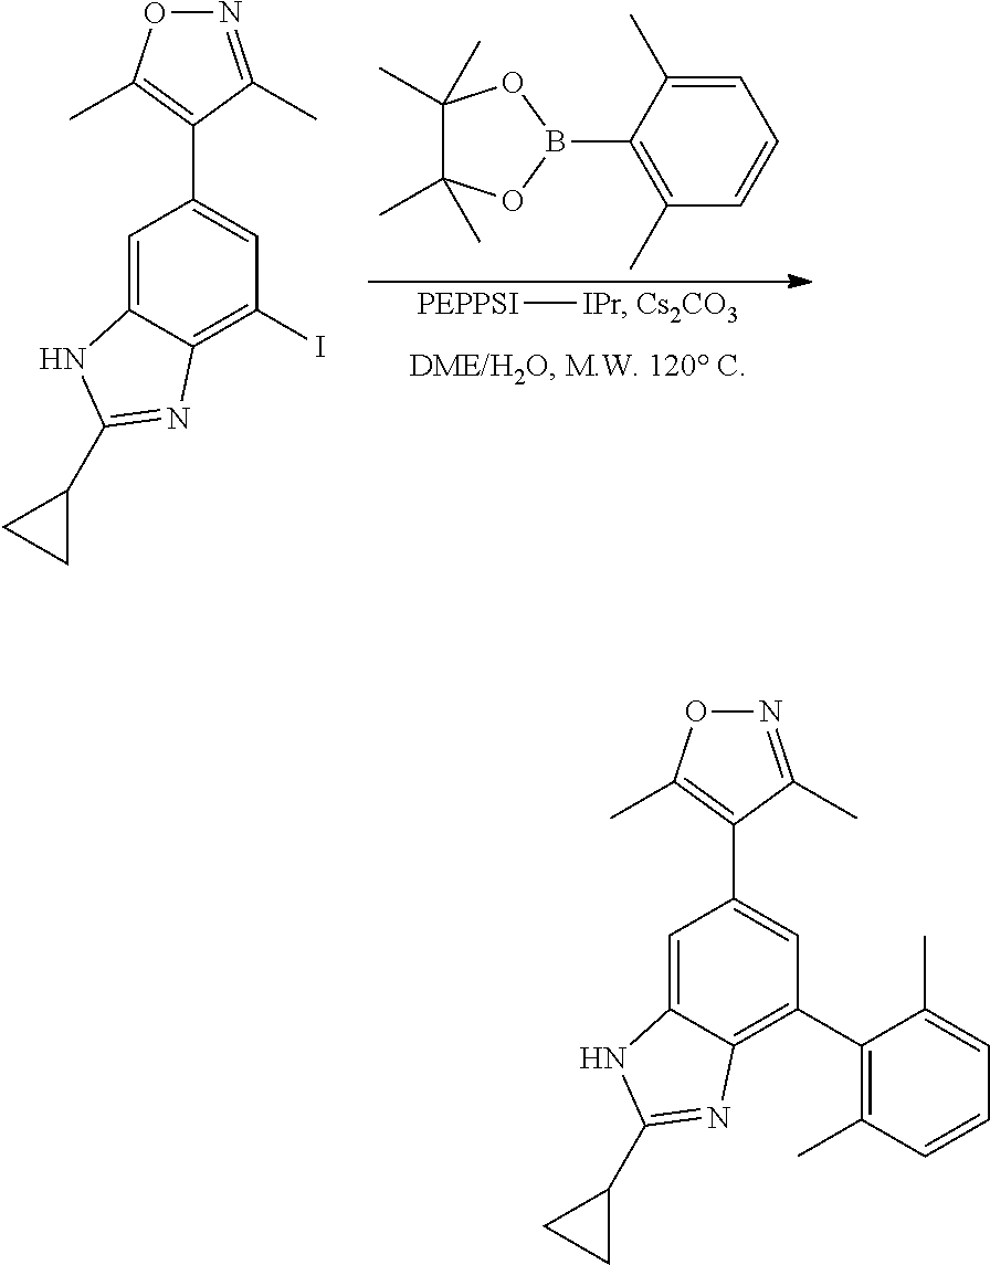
[PEPPSI][IPr].[Cs2CO3].C1(C)(C)C(C)(C)OB(C2=C(C)C=CC=C2C)O1.C1=C2C(=C(I)C=C1C1=C(C)ON=C1C)N=C(C1CC1)N2.C1=C2C(=C(C3=C(C)C=CC=C3C)C=C1C1=C(C)ON=C1C)N=C(C1CC1)N2
